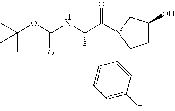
C(OC(NC(C(=O)N1CC(O)CC1)CC1=CC=C(F)C=C1)=O)(C)(C)C
